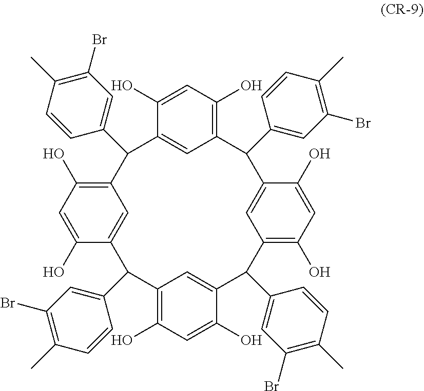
C1(O)=CC(O)=C2C=C1C(C1=CC(Br)=C(C)C=C1)C1=C(O)C=C(O)C(=C1)C(C1=CC(Br)=C(C)C=C1)C1=C(O)C=C(O)C(=C1)C(C1=CC(Br)=C(C)C=C1)C1=C(O)C=C(O)C(=C1)C2C1=CC(Br)=C(C)C=C1
